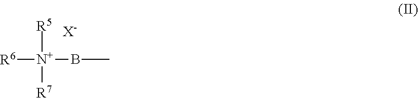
[N+]([R6])([R7])([R5])BC.[X-]
